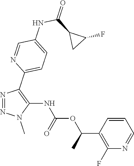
N1=NC(C2=CC=C(NC(C3CC3F)=O)C=N2)=C(NC(OC(C2=C(F)N=CC=C2)C)=O)N1C
